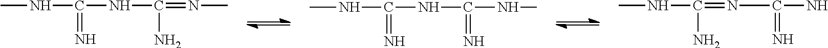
CNC(NC(N)=NC)=N.CNC(NC(=N)NC)=N.CNC(=NC(=N)N)N
